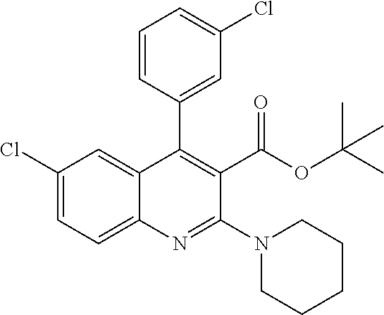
C1(Cl)=CC=C2C(=C1)C(C1=CC(Cl)=CC=C1)=C(C(OC(C)(C)C)=O)C(N1CCCCC1)=N2
